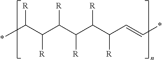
*C(C(C(C(C(C(C=C*)[R])[R])[R])[R])[R])[R]
